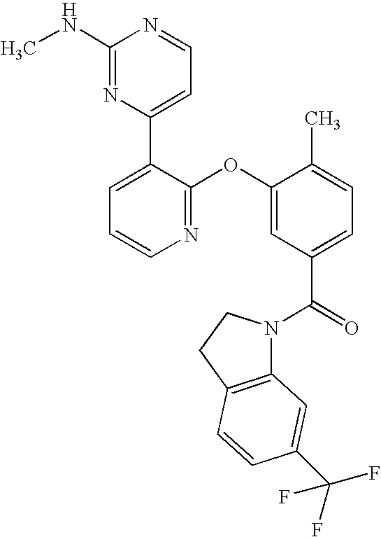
N1=C(OC2=CC(C(=O)N3C4=C(CC3)C=CC(C(F)(F)F)=C4)=CC=C2C)C(C2=CC=NC(NC)=N2)=CC=C1
